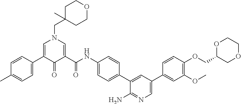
C1=C(C2=CC=C(C)C=C2)C(=O)C(C(NC2=CC=C(C3=CC(C4=CC(OC)=C(OCC5COCCO5)C=C4)=CN=C3N)C=C2)=O)=CN1CC1(C)CCOCC1
